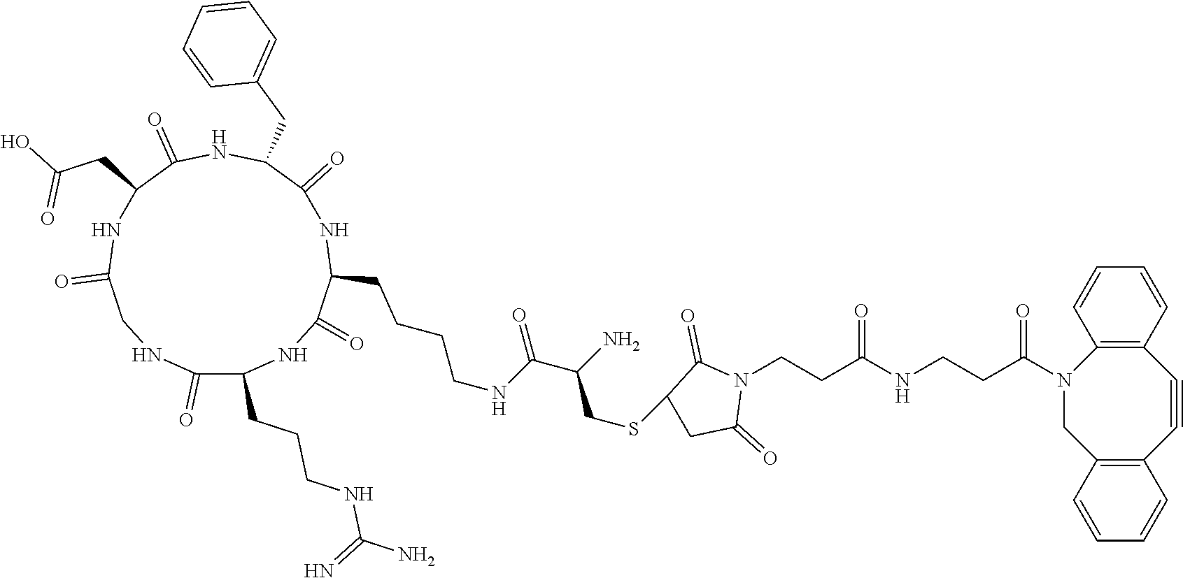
C1(=O)C(CC(O)=O)NC(=O)CNC(=O)C(CCCNC(N)=N)NC(=O)C(CCCCNC(=O)C(CSC2C(=O)N(CCC(NCCC(N3CC4=C(C#CC5=C3C=CC=C5)C=CC=C4)=O)=O)C(=O)C2)N)NC(=O)C(CC2=CC=CC=C2)N1
